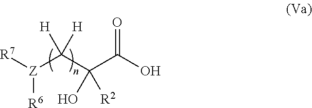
[R7][Z](C(C(C(O)=O)(O)[R2])([H])[H])[R6]
